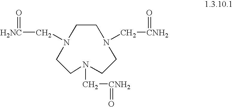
C1CN(C[CNH2]=O)CCN(C[CNH2]=O)CCN1C[H2NC]=O
